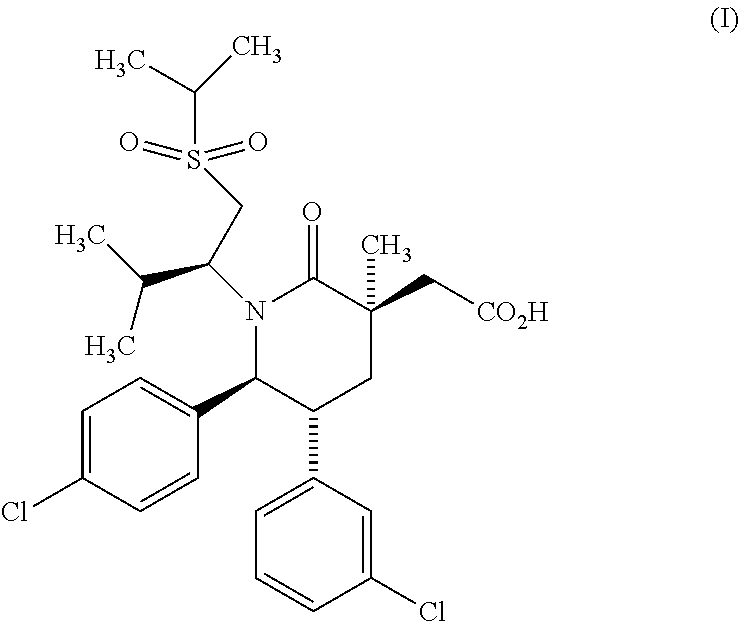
N1(C(C(C)C)CS(C(C)C)(=O)=O)C(C2=CC=C(Cl)C=C2)C(C2=CC=CC(Cl)=C2)CC(C[CO2H])(C)C1=O
